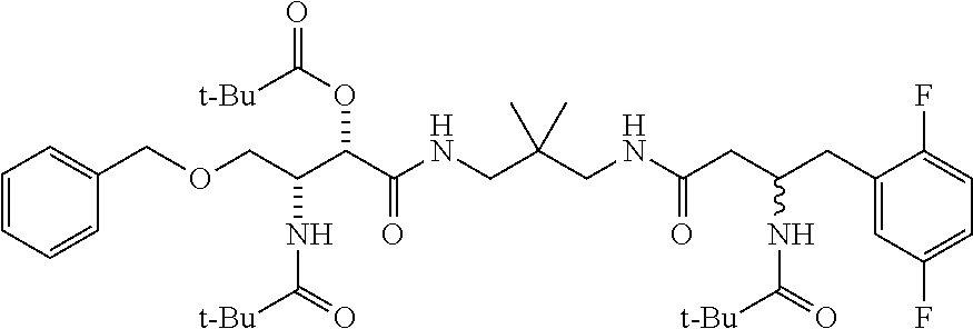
C(C(C(C(NCC(CNC(CC(CC1=CC(F)=CC=C1F)NC([t-Bu])=O)=O)(C)C)=O)OC(=O)[t-Bu])NC([t-Bu])=O)OCC1=CC=CC=C1
